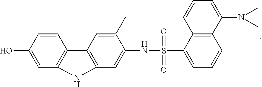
C12=C(C=C(O)C=C1)NC1=C2C=C(C)C(NS(C2=CC=CC3=C2C=CC=C3N(C)C)(=O)=O)=C1
